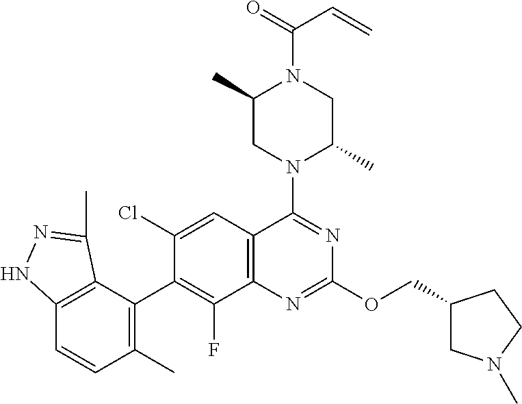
C12=C(C(C3=C(F)C4=C(C=C3Cl)C(N3C(C)CN(C(=O)C=C)C(C)C3)=NC(OCC3CN(C)CC3)=N4)=C(C)C=C1)C(C)=NN2
